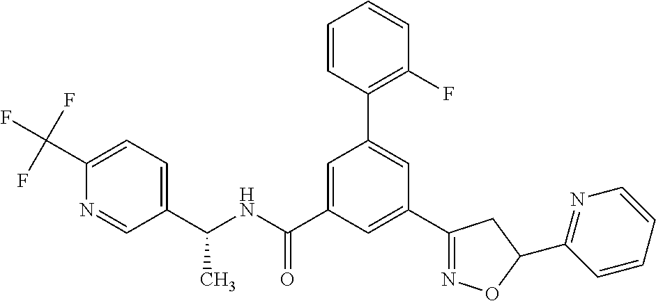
C1(C(NC(C2=CC(C3=C(F)C=CC=C3)=CC(C3=NOC(C4=NC=CC=C4)C3)=C2)=O)C)=CC=C(C(F)(F)F)N=C1
